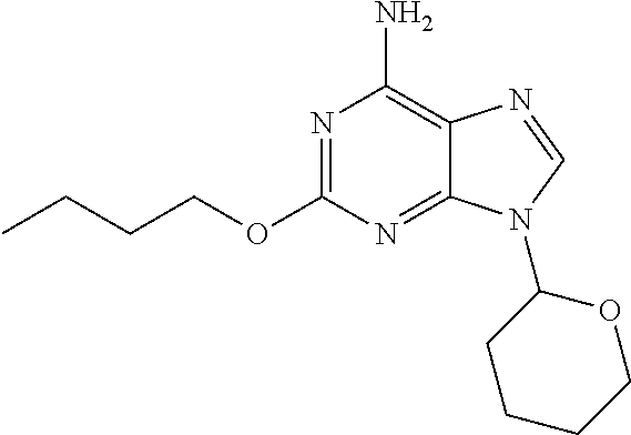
N1=C(OCCCC)N=C2C(=C1N)N=CN2C1CCCCO1
